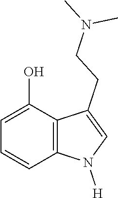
C1=C(O)C2=C(C=C1)N([H])C=C2CCN(C)C
